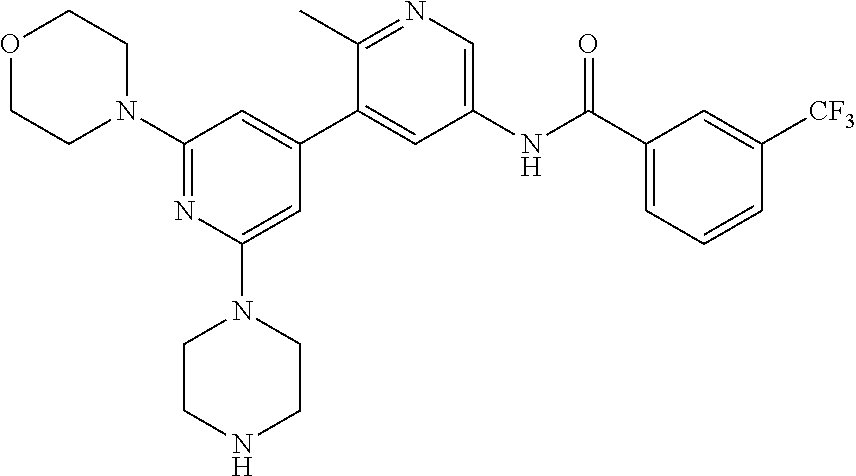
O1CCN(C2=NC(N3CCNCC3)=CC(C3=CC(NC(C4=CC=CC([CF3])=C4)=O)=CN=C3C)=C2)CC1
